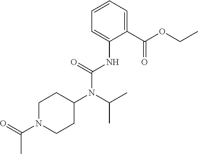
C1(C(OCC)=O)=CC=CC=C1NC(N(C1CCN(C(=O)C)CC1)C(C)C)=O
